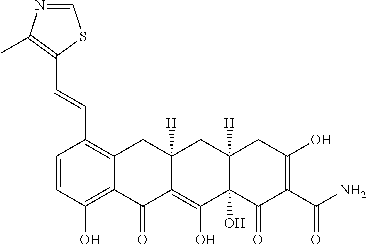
C1=CC(O)=C2C(=C1C=CC1=C(C)N=CS1)CC1([H])C(=C(O)C3(O)C([H])(C1)CC(O)=C(C(N)=O)C3=O)C2=O
